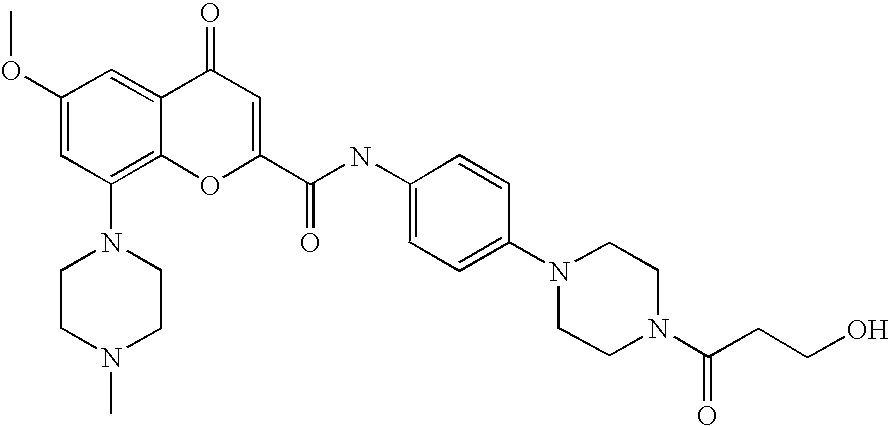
N1(C2=C3C(=CC(OC)=C2)C(=O)C=C(C(NC2=CC=C(N4CCN(C(=O)CCO)CC4)C=C2)=O)O3)CCN(C)CC1
